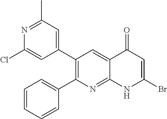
N1=C(C)C=C(C2=C(C3=CC=CC=C3)N=C3C(=C2)C(=O)C=C(Br)N3)C=C1Cl
